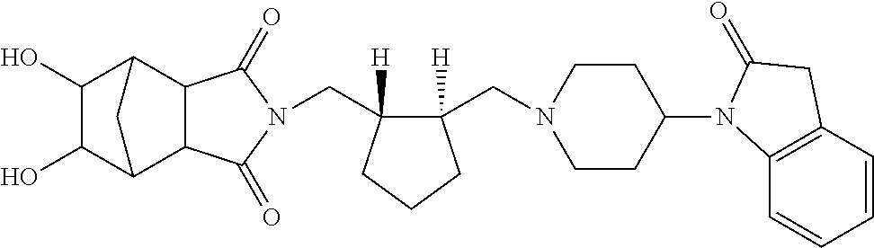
C(C1([H])C(CN2CCC(N3C4=C(C=CC=C4)CC3=O)CC2)([H])CCC1)N1C(=O)C2C3C(O)C(O)C(C2C1=O)C3
